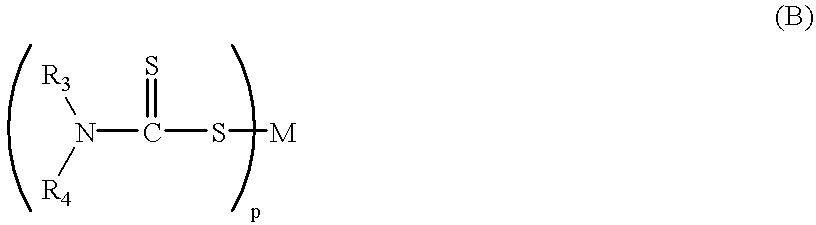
N(C(=S)S[M])([R4])[R3]
